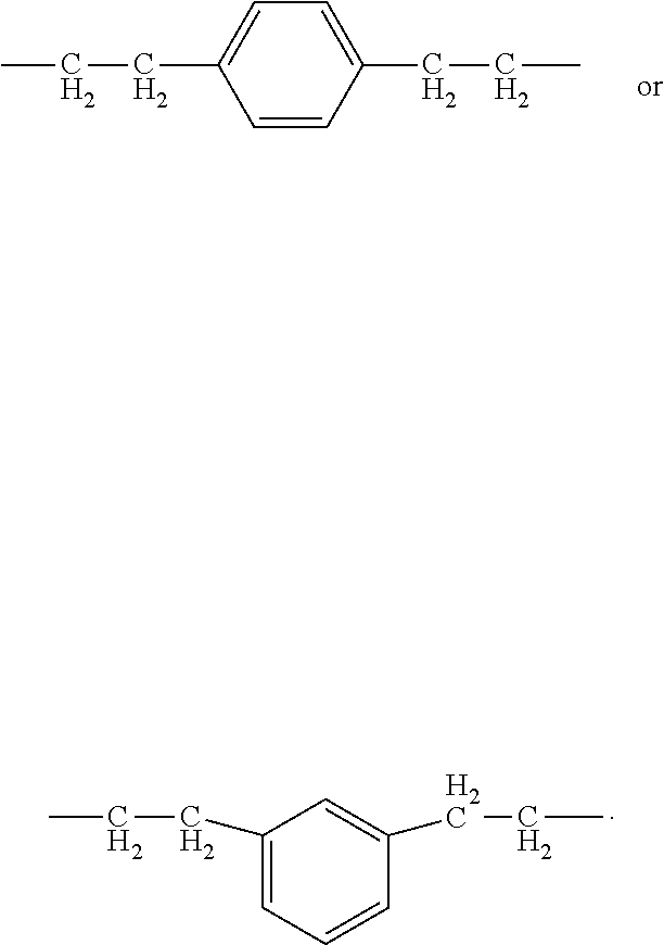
C1=C(CCC)C=CC(CCC)=C1.C1(CCC)=CC=CC(CCC)=C1
